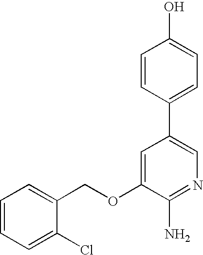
C1=CC(C2=CN=C(N)C(OCC3=CC=CC=C3Cl)=C2)=CC=C1O
